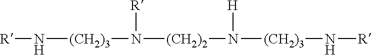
[R]N[(CH2)3]N([(CH2)2]N([H])[(CH2)3]N[R])[R]
